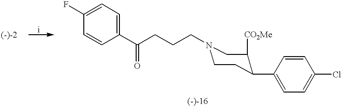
C1=CC(C(CCCN2CCC(C3=CC=C(Cl)C=C3)C([CO2Me])C2)=O)=CC=C1F
